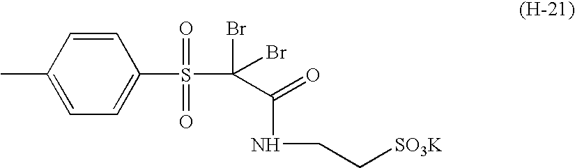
CC1=CC=C(S(C(Br)(C(NCC[SO3K])=O)Br)(=O)=O)C=C1
